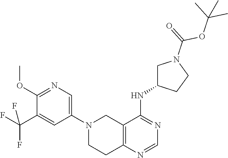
C12=C(N=CN=C1NC1CN(C(=O)OC(C)(C)C)CC1)CCN(C1=CN=C(OC)C(C(F)(F)F)=C1)C2
